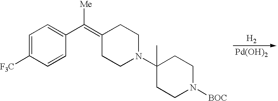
C1=C([F3C])C=CC(C(=C2CCN(C3(C)CCN([BOC])CC3)CC2)[Me])=C1.[Pd(OH)2].[H2]
